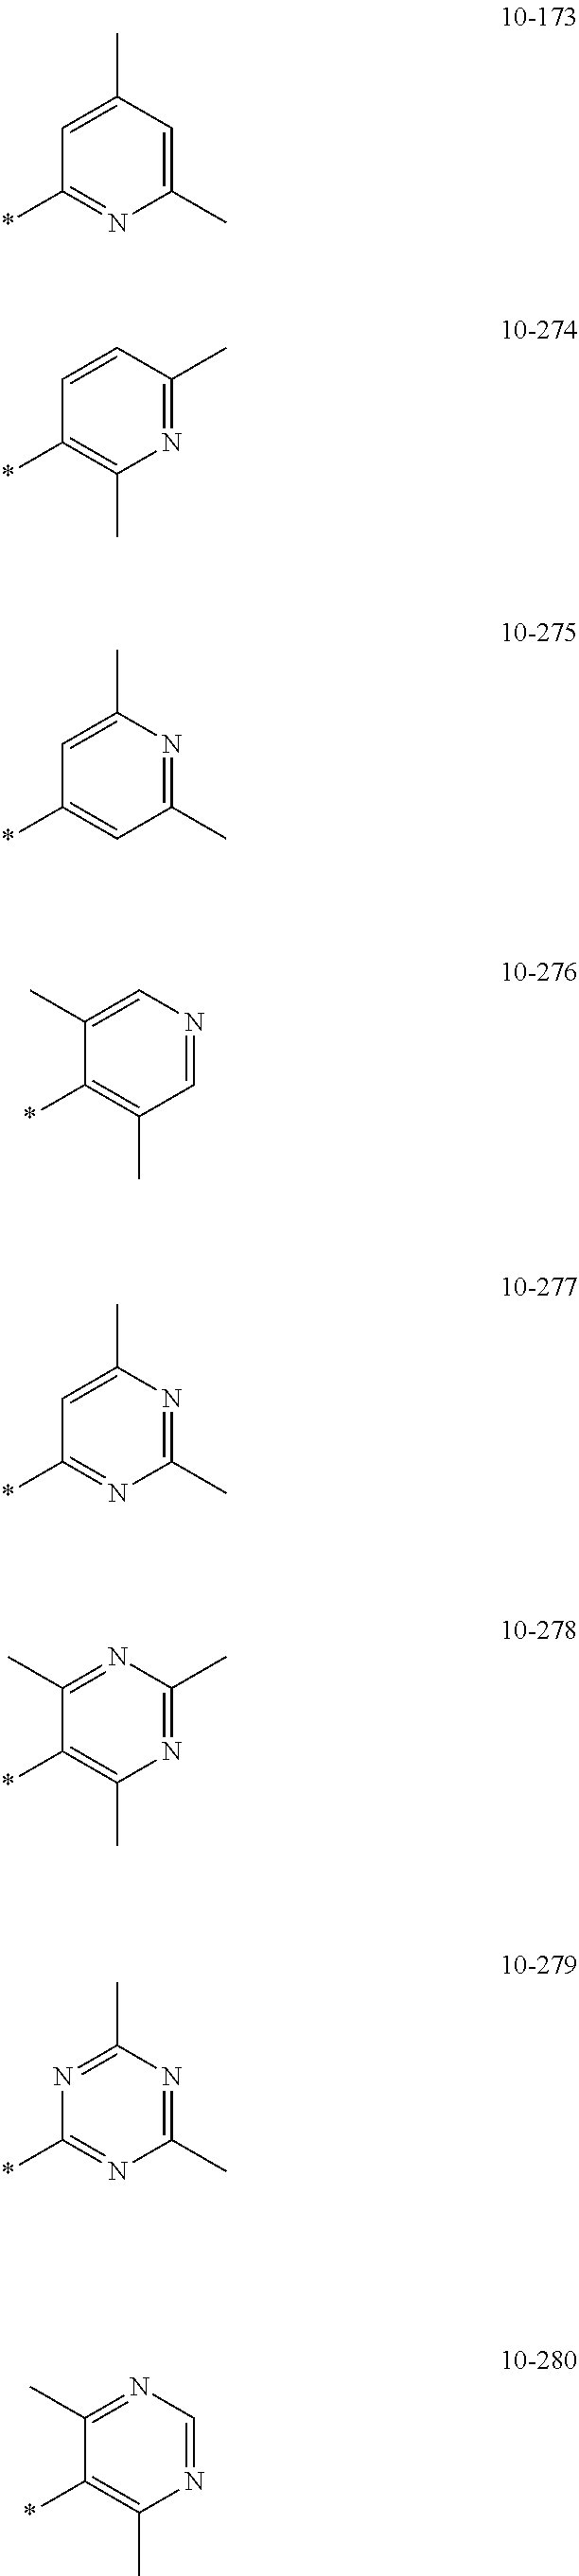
C1=C(C)C=C(C)N=C1*.C1=CC(C)=NC(C)=C1*.C1=C(C)N=C(C)C=C1*.C1(C)=CN=CC(C)=C1*.C1=C(C)N=C(C)N=C1*.C1(C)=NC(C)=NC(C)=C1*.N1=C(C)N=C(C)N=C1*.C1(C)=NC=NC(C)=C1*
